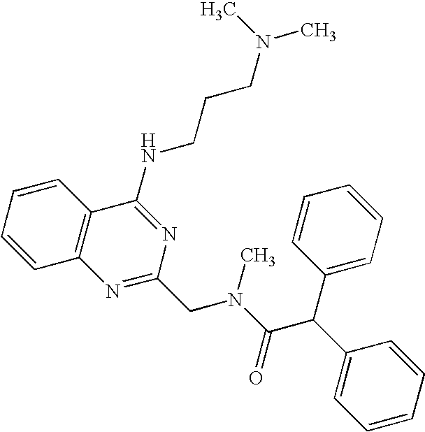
C1=CC=CC2=C1N=C(CN(C(=O)C(C1=CC=CC=C1)C1=CC=CC=C1)C)N=C2NCCCN(C)C
